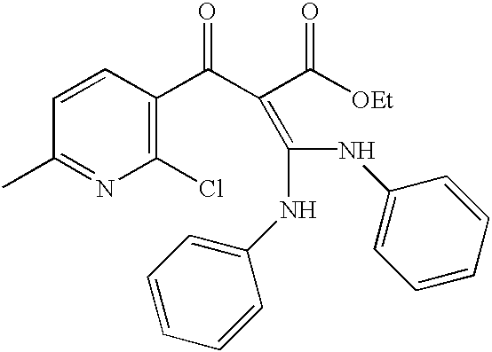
C1(Cl)=C(C(C(C([OEt])=O)=C(NC2=CC=CC=C2)NC2=CC=CC=C2)=O)C=CC(C)=N1
